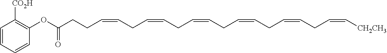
C1=CC=CC(OC(CCC=CCC=CCC=CCC=CCC=CCC=C[CH2CH3])=O)=C1[CO2H]
